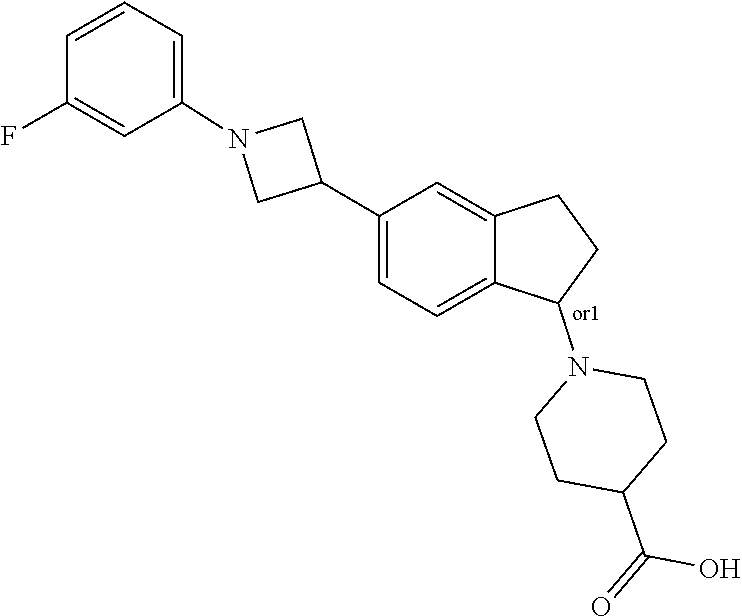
C1(C(=O)O)CCN(C2CCC3=CC(C4CN(C5=CC=CC(F)=C5)C4)=CC=C32)CC1
